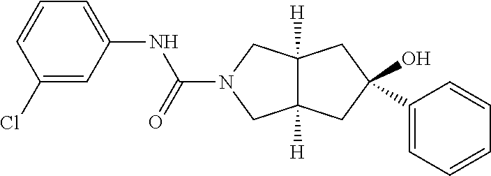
C1=CC=C(NC(=O)N2CC3([H])C([H])(C2)CC(O)(C2=CC=CC=C2)C3)C=C1Cl
